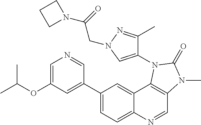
C1(C2=CC(OC(C)C)=CN=C2)=CC=C2C(=C1)C1=C(C=N2)N(C)C(=O)N1C1=CN(CC(N2CCC2)=O)N=C1C
